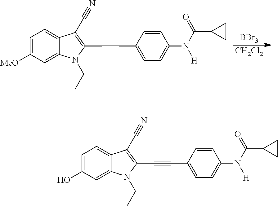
[BBr3].[CH2Cl2].C1=C([MeO])C=C2C(=C1)C(C#N)=C(C#CC1=CC=C(N([H])C(=O)C3CC3)C=C1)N2CC.C1=C(O)C=C2C(=C1)C(C#N)=C(C#CC1=CC=C(N([H])C(=O)C3CC3)C=C1)N2CC
